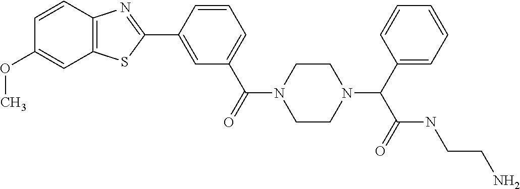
C1=CC2=C(C=C1OC)SC(C1=CC(C(=O)N3CCN(C(C4=CC=CC=C4)C(=O)NCCN)CC3)=CC=C1)=N2
